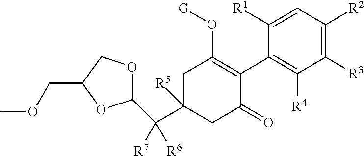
C1C(C(C2OCC(COC)O2)([R6])[R7])([R5])CC(=O)C(C2=C([R4])C([R3])=C([R2])C=C2[R1])=C1O[G]
